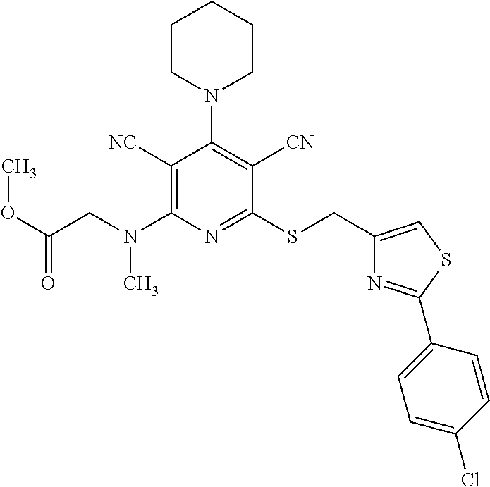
C1([NC])=C(N(CC(OC)=O)C)N=C(SCC2=CSC(C3=CC=C(Cl)C=C3)=N2)C([CN])=C1N1CCCCC1
